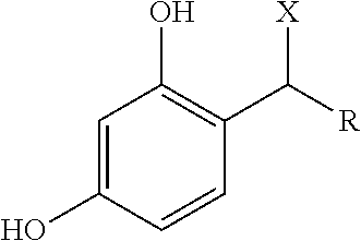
C1=C(O)C=CC(C([X])[R])=C1O
